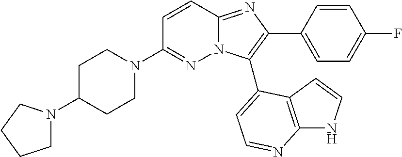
C1C(N2CCCC2)CCN(C2=NN3C(=NC(C4=CC=C(F)C=C4)=C3C3=CC=NC4=C3C=CN4)C=C2)C1
